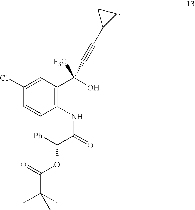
C1(NC(=O)C([Ph])OC(=O)C(C)(C)C)=C(C([F3C])(O)C#CC2CC2)C=C(Cl)C=C1
